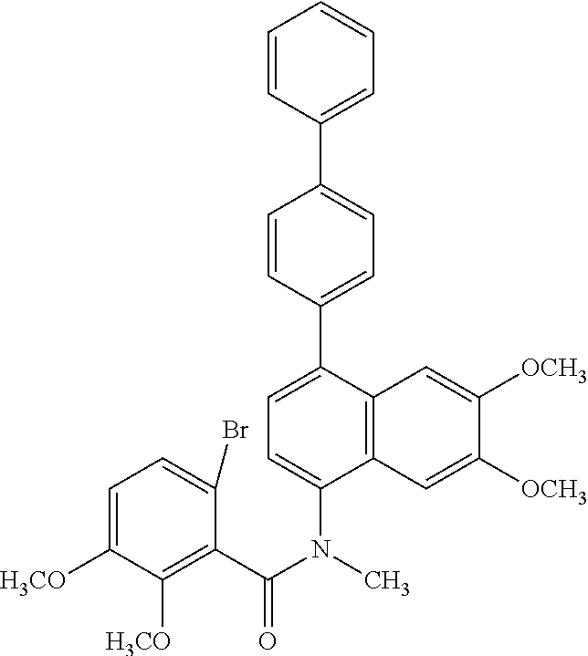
C1=CC(C2=CC=C(N(C(C3=C([H3CO])C([H3CO])=CC=C3Br)=O)C)C3=C2C=C([OCH3])C([OCH3])=C3)=CC=C1C1=CC=CC=C1
